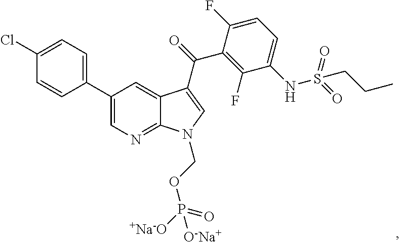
C1(Cl)=CC=C(C2=CN=C3C(=C2)C(C(=O)C2=C(F)C(NS(CCC)(=O)=O)=CC=C2F)=CN3COP([+Na-O])(=O)[O-Na+])C=C1
